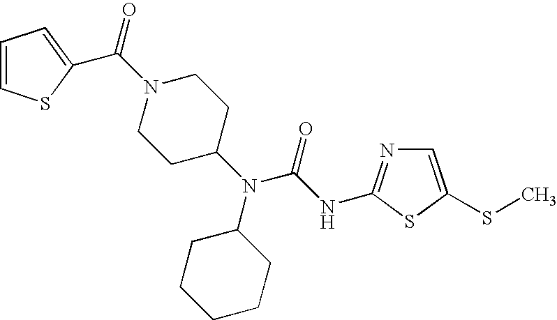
C1=CSC(C(N2CCC(N(C3CCCCC3)C(NC3=NC=C(SC)S3)=O)CC2)=O)=C1
